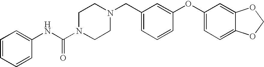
C1=CC=CC(NC(N2CCN(CC3=CC=CC(OC4=CC=C5C(=C4)OCO5)=C3)CC2)=O)=C1
